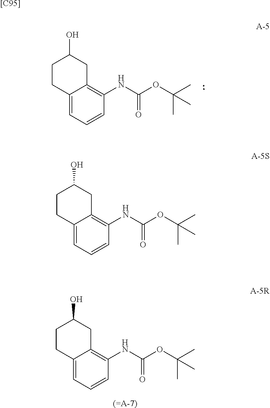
C12=CC=CC(NC(OC(C)(C)C)=O)=C1CC(O)CC2.C12=CC=CC(NC(OC(C)(C)C)=O)=C1CC(O)CC2.C12=CC=CC(NC(OC(C)(C)C)=O)=C1CC(O)CC2.[(=A-7)].[[C95]]
